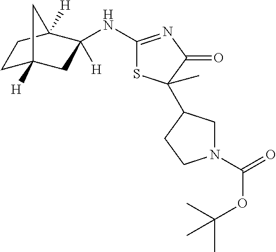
C1(NC2([H])CC3([H])CCC2([H])C3)=NC(=O)C(C2CN(C(=O)OC(C)(C)C)CC2)(C)S1
